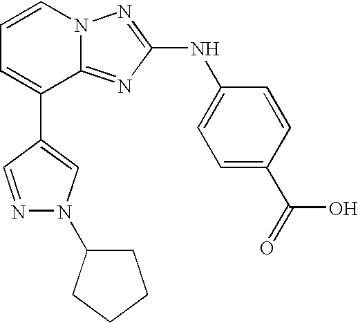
C1(C2=CC=CN3C2=NC(NC2=CC=C(C(=O)O)C=C2)=N3)=CN(C2CCCC2)N=C1
